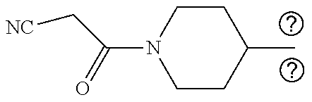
C(N1CCC(C)CC1)(C[NC])=O
